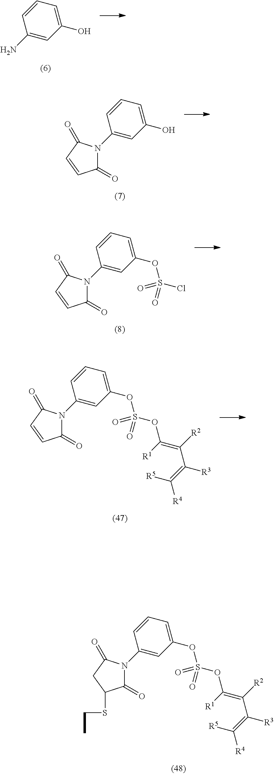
C1=CC=C(O)C=C1N.C1=CC=C(O)C=C1N1C(=O)C=CC1=O.C1=CC=C(OS(=O)(Cl)=O)C=C1N1C(=O)C=CC1=O.C1=CC=C(OS(=O)(OC(=C([R2])C(=C([R4])[R5])[R3])[R1])=O)C=C1N1C(=O)C=CC1=O.C1=CC=C(OS(=O)(OC(=C([R2])C(=C([R4])[R5])[R3])[R1])=O)C=C1N1C(=O)C(SCC)CC1=O
